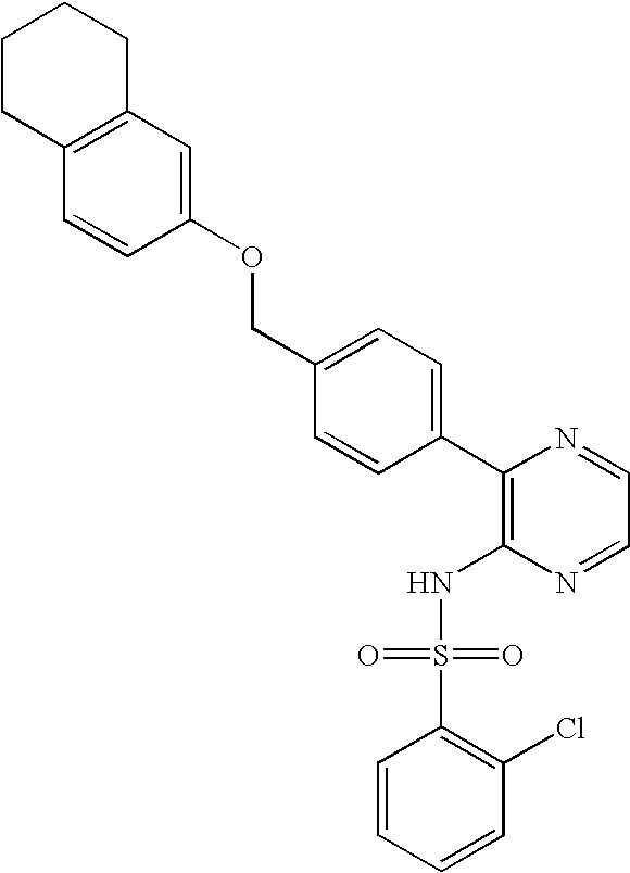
C(C1=CC=C(C2=C(NS(C3=C(Cl)C=CC=C3)(=O)=O)N=CC=N2)C=C1)OC1=CC2=C(C=C1)CCCC2
